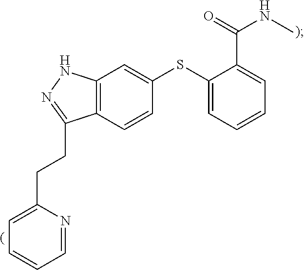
C12=C(C=CC(SC3=CC=CC=C3C(=O)NC)=C1)C(CCC1=CC=CC=N1)=NN2
